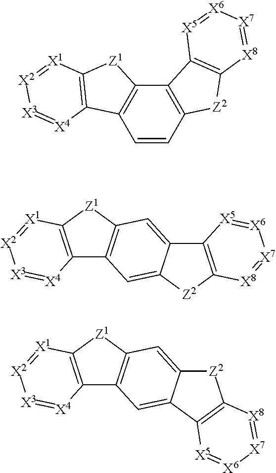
C12=C(C=CC3=C1C1=C([Z2]3)[X8]=[X7][X6]=[X5]1)C1=C([Z1]2)[X1]=[X2][X3]=[X4]1.C12=C([Z1]C3=C1C=C1C(=C3)C3=C([Z2]1)[X8]=[X7][X6]=[X5]3)[X1]=[X2][X3]=[X4]2.C12=C([Z1]C3=C1C=C1C(=C3)[Z2]C3=C1[X5]=[X6][X7]=[X8]3)[X1]=[X2][X3]=[X4]2
